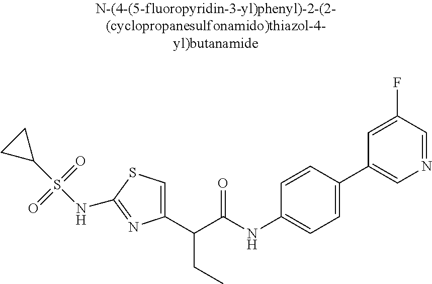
C1(C(C(NC2=CC=C(C3=CN=CC(F)=C3)C=C2)=O)CC)=CSC(NS(C2CC2)(=O)=O)=N1
